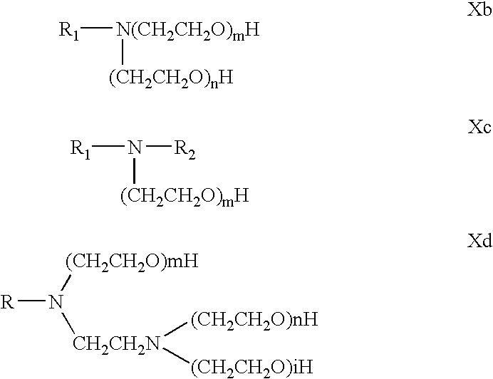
[R1][N(CH2CH2O)mH][(CH2CH2O)nH].[R1]N([R2])[(CH2CH2O)mH].[R]N([(CH2CH2O)mH])[CH2CH2N]([(CH2CH2O)nH])[(CH2CH2O)iH]
